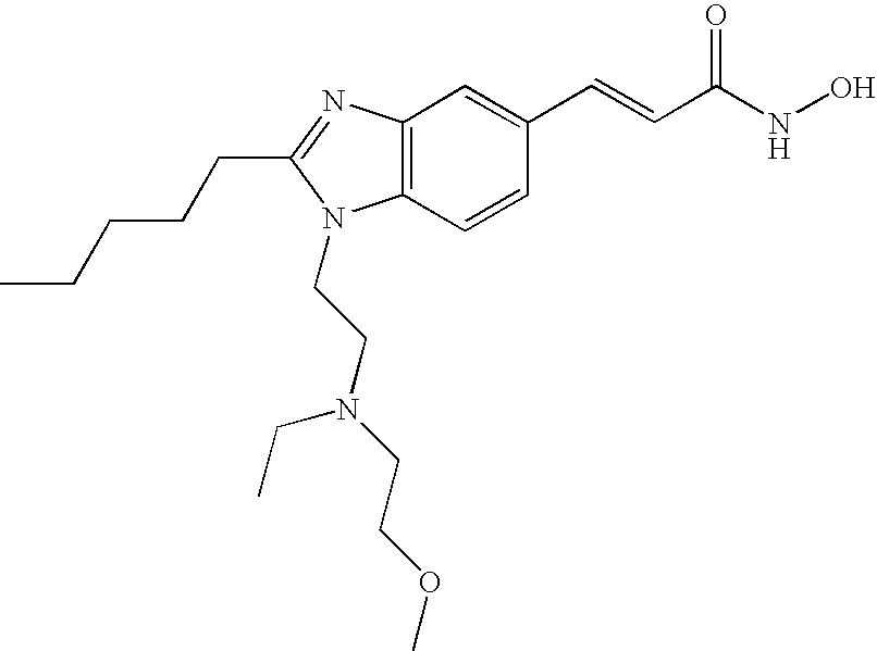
C12=C(C=CC(C=CC(NO)=O)=C1)N(CCN(CCOC)CC)C(CCCCC)=N2
